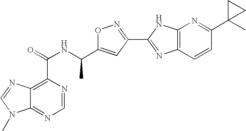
C12=NC=NC(C(=O)NC(C3=CC(C4=NC5=C(N4)N=C(C4(C)CC4)C=C5)=NO3)C)=C1N=CN2C
